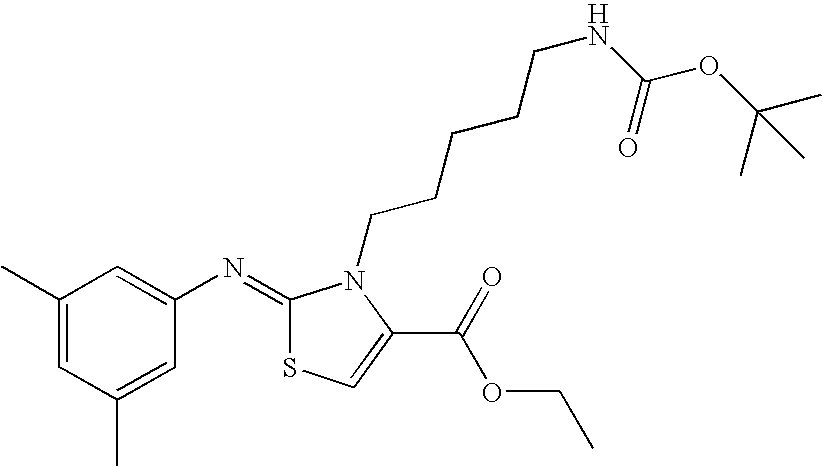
C1(C)=CC(C)=CC(N=C2SC=C(C(OCC)=O)N2CCCCCNC(OC(C)(C)C)=O)=C1
